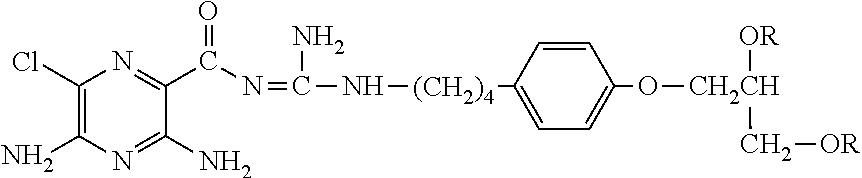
C1(Cl)=C(N)N=C(N)C(C(N=C(N[(CH2)4]C2=CC=C(O[CH2CH]([OR])C[OR])C=C2)N)=O)=N1
